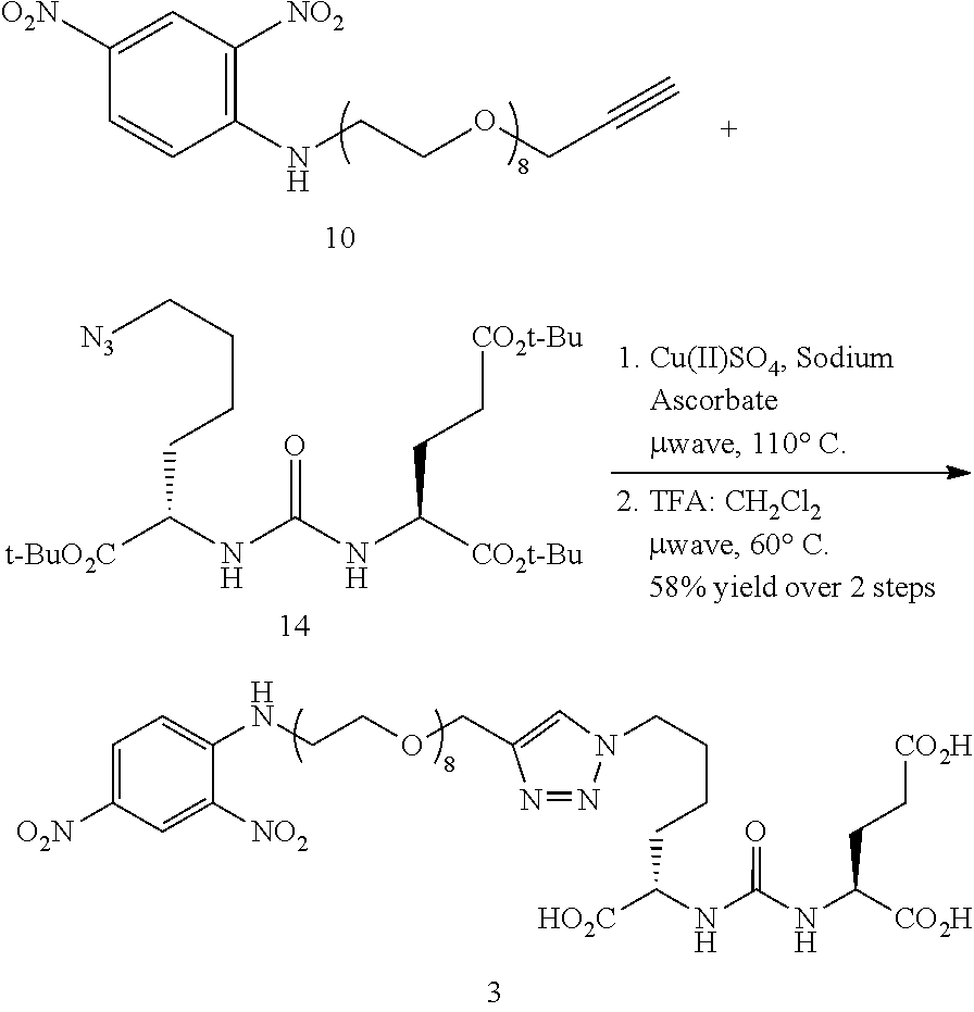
C1(NCCOCC2=CN(CCCCC(NC(NC(CC[CO2H])[CO2H])=O)[HO2C])N=N2)=CC=C([O2N])C=C1[NO2].C1(NCCOCC#C)=C([NO2])C=C([O2N])C=C1.C(C([CO2t-Bu])NC(NC([t-BuO2C])CCCC[N3])=O)C[CO2t-Bu]
